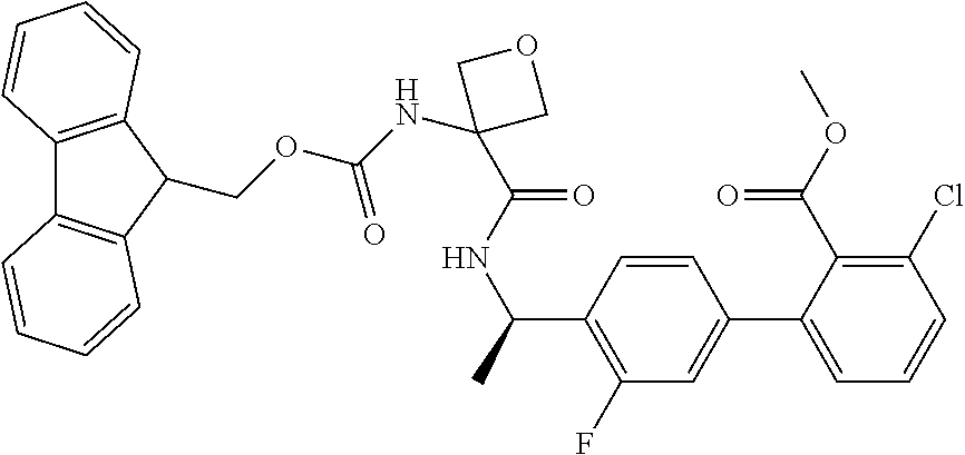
C(C1=C(Cl)C=CC=C1C1=CC(F)=C(C(C)NC(=O)C2(NC(OCC3C4=C(C5=C3C=CC=C5)C=CC=C4)=O)COC2)C=C1)(OC)=O
